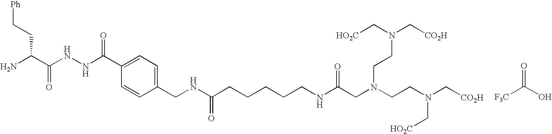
C(=O)(O)[F3C].NC(C(NNC(C1=CC=C(CNC(CCCCCNC(CN(CCN(C[CO2H])C[HO2C])CCN(C[HO2C])C[CO2H])=O)=O)C=C1)=O)=O)CC[Ph]
